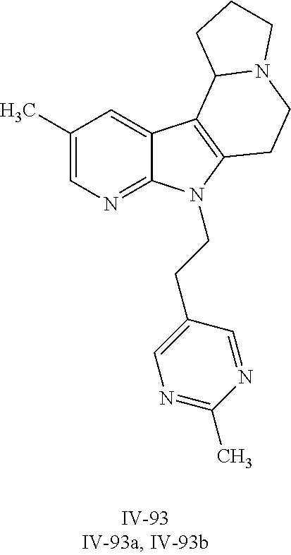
C1(C)=CN=C2C(=C1)C1=C(N2CCC2=CN=C(C)N=C2)CCN2C1CCC2
